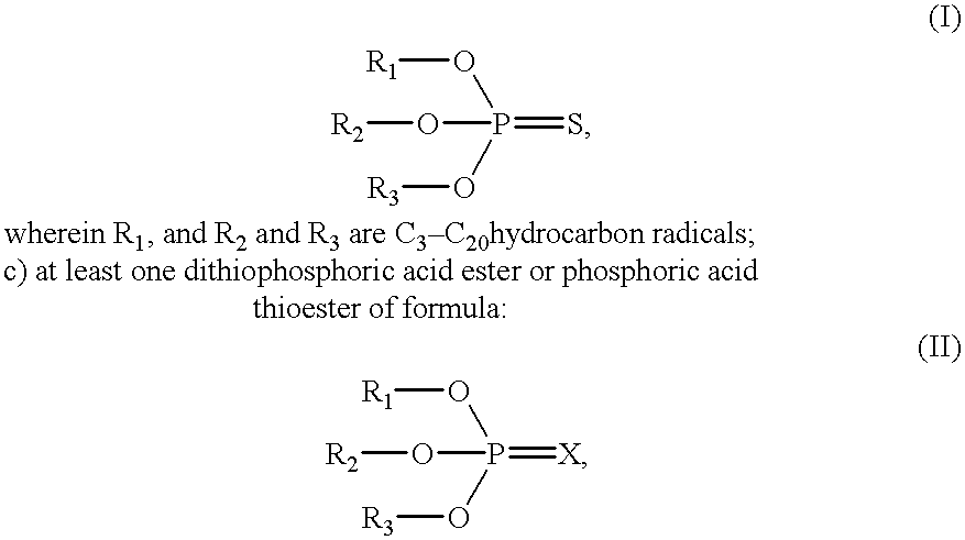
[R1]OP(=S)(O[R3])O[R2].[R1]OP(=[X])(O[R3])O[R2]
